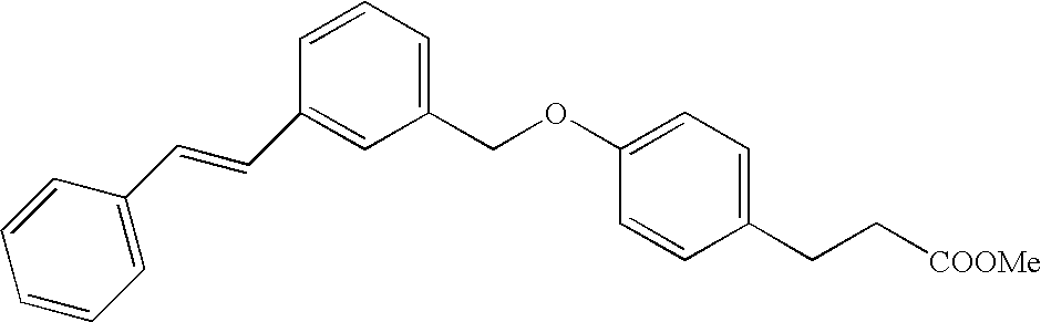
C(C1=CC(COC2=CC=C(CC[COOMe])C=C2)=CC=C1)=CC1=CC=CC=C1
